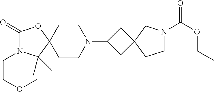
C1(=O)N(CCOC)C(C)(C)C2(O1)CCN(C1CC3(C1)CN(C(OCC)=O)CC3)CC2
